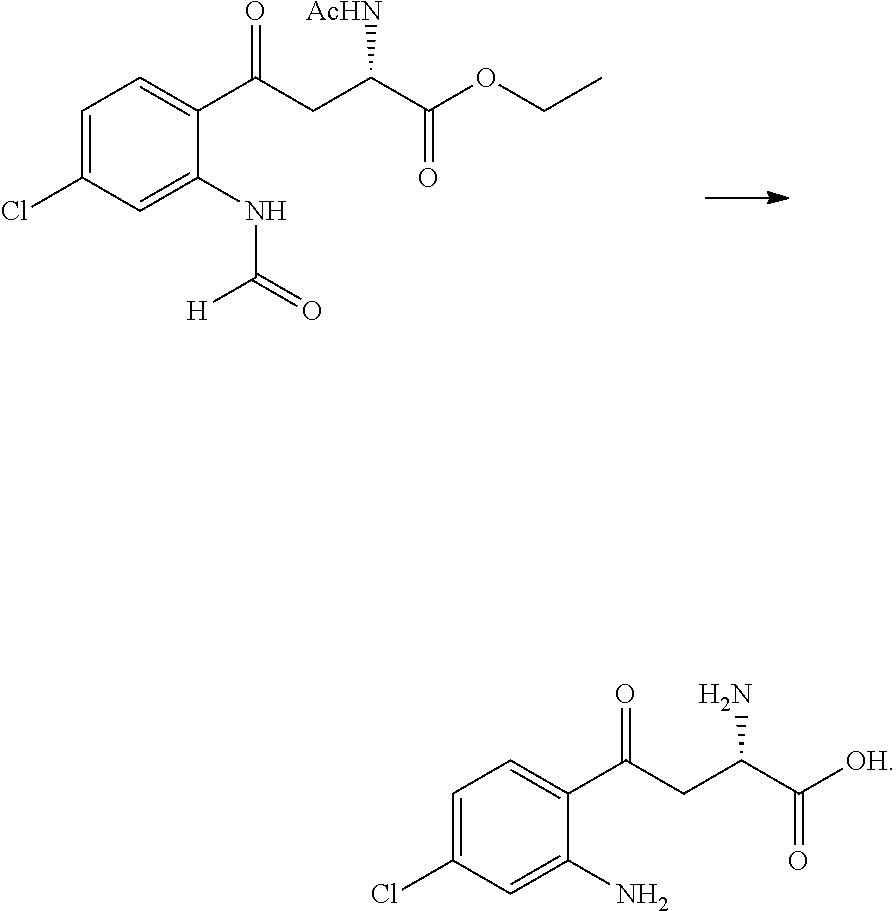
C1=C(Cl)C=C(NC(=O)[H])C(C(=O)CC([AcHN])C(=O)OCC)=C1.C1=C(Cl)C=C(N)C(C(=O)CC(N)C(=O)[OH])=C1
